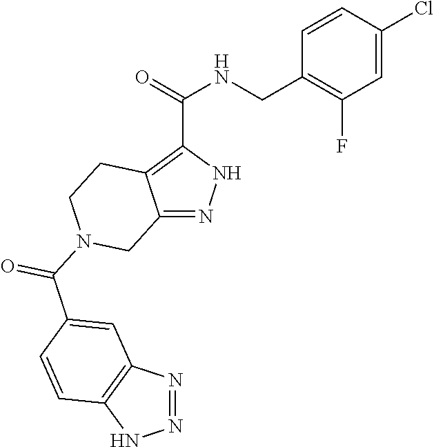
O=C(C1=C2C(=NN1)CN(C(C1=CC3=C(NN=N3)C=C1)=O)CC2)NCC1=C(F)C=C(Cl)C=C1
